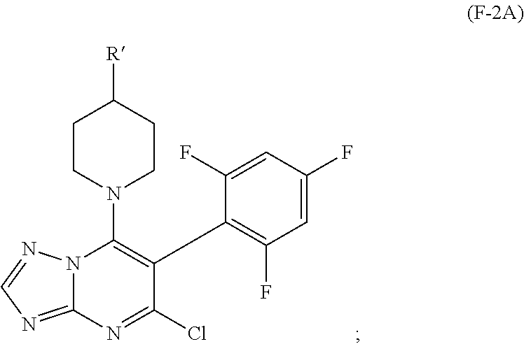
N12C(=NC=N1)N=C(Cl)C(C1=C(F)C=C(F)C=C1F)=C2N1CCC([R])CC1
